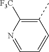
N1=CC=CC(C)=C1[F3C]
